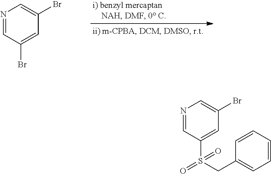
N1=CC(Br)=CC(Br)=C1.N1=CC(S(CC2=CC=CC=C2)(=O)=O)=CC(Br)=C1
